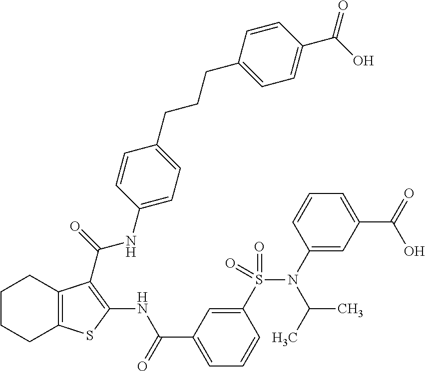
C1CCC2=C(C1)C(C(=O)NC1=CC=C(CCCC3=CC=C(C(O)=O)C=C3)C=C1)=C(NC(C1=CC=CC(S(N(C3=CC(C(=O)O)=CC=C3)C(C)C)(=O)=O)=C1)=O)S2
